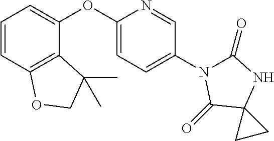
C1=CC2=C(C(OC3=CC=C(N4C(=O)NC5(C4=O)CC5)C=N3)=C1)C(C)(C)CO2
